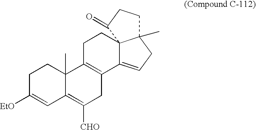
C1C([EtO])=CC2=C([CHO])CC3=C(C2(C)C1)CCC12C3=CCC1(C)CCC2=O
